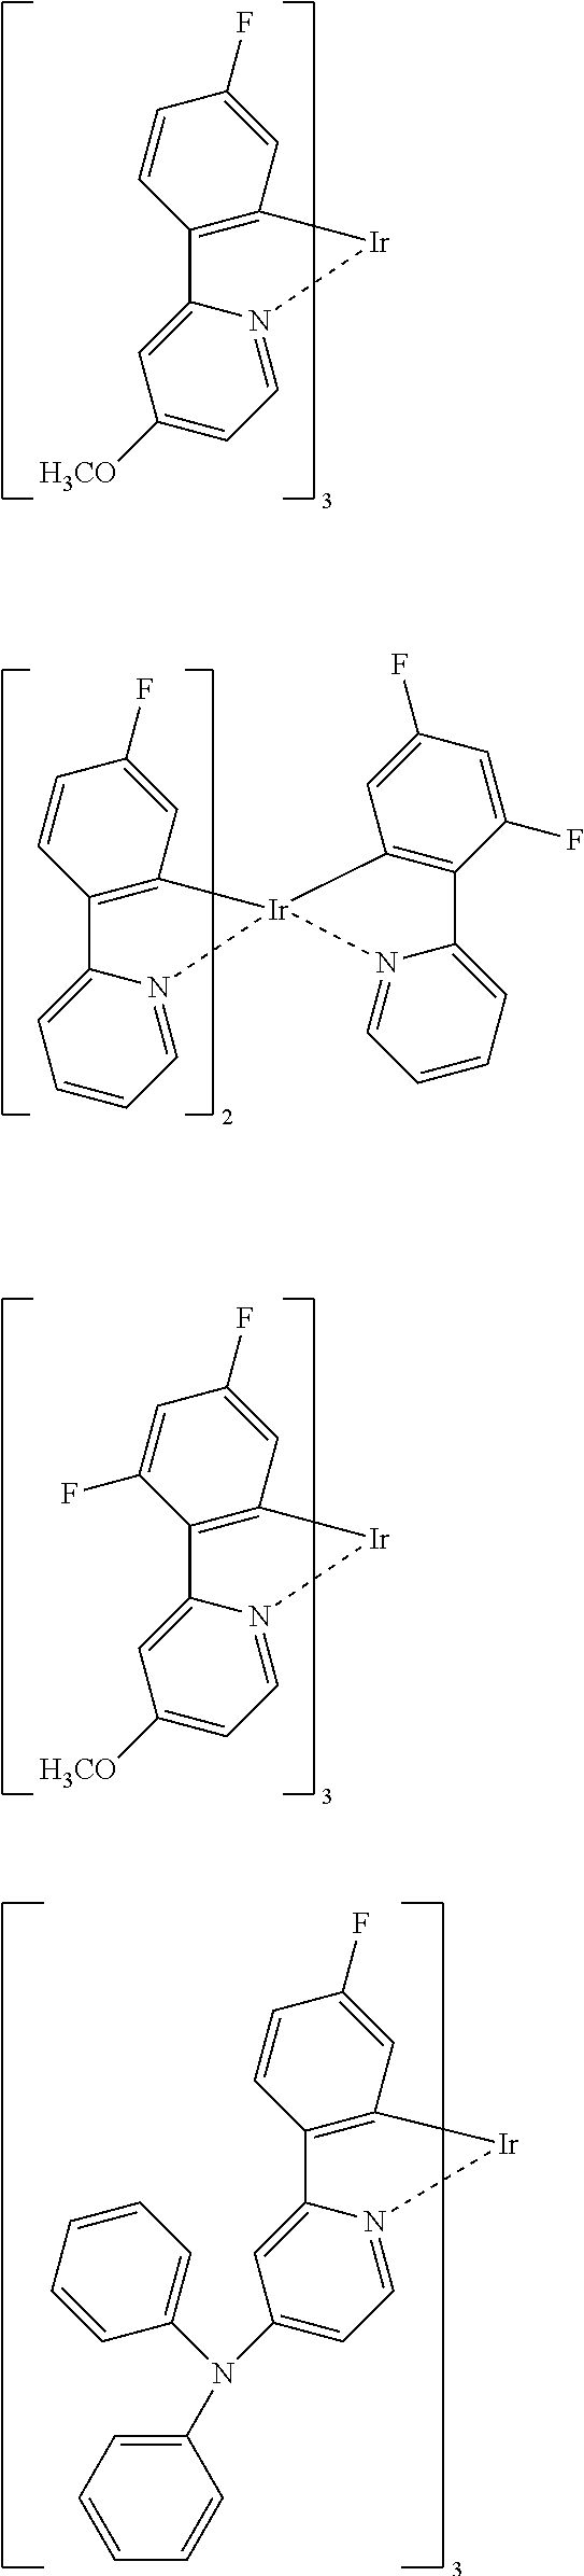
C12=C(C=C(F)C=C1)[Ir]1(N3=CC=CC=C23)C2=C(C(F)=CC(F)=C2)C2=CC=CC=N12.C12=C(C=C(F)C=C1)[Ir]N1=CC=C([H3CO])C=C21.C12=C(C=C(F)C=C1F)[Ir]N1=CC=C([H3CO])C=C21.C12=C(C=C(F)C=C1)[Ir]N1=CC=C(N(C3=CC=CC=C3)C3=CC=CC=C3)C=C21
